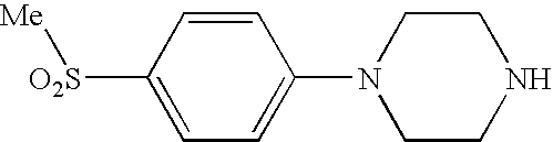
C1=CC([O2S][Me])=CC=C1N1CCNCC1
